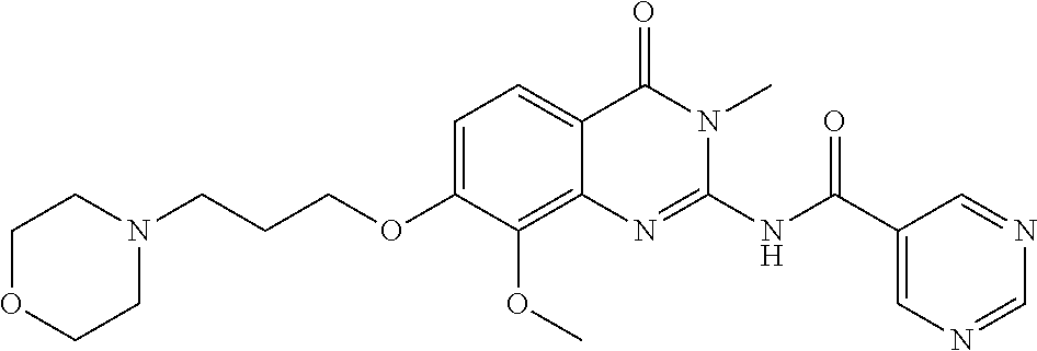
C1=C(OCCCN2CCOCC2)C(OC)=C2C(=C1)C(=O)N(C)C(NC(C1=CN=CN=C1)=O)=N2
